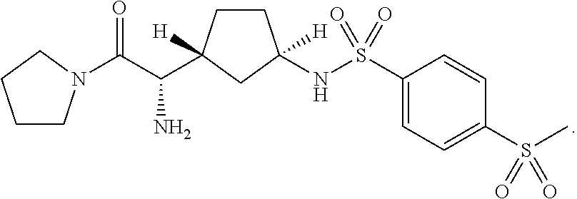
C1CN(C(=O)C(N)C2([H])CCC([H])(NS(=O)(C3=CC=C(S(C)(=O)=O)C=C3)=O)C2)CC1
